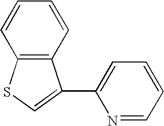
N1=CC=CC=C1C1=CSC2=C1C=CC=C2
